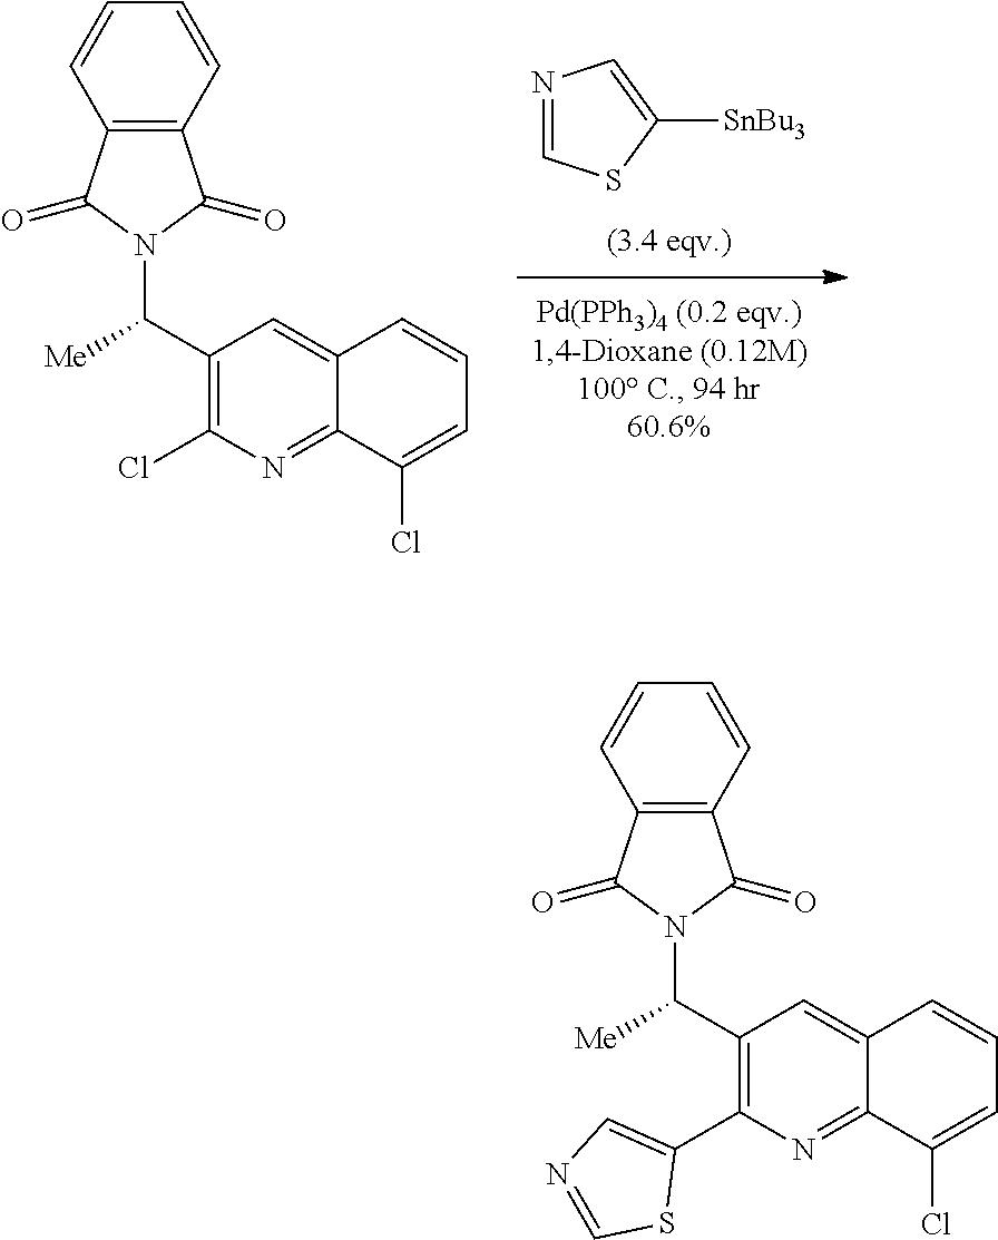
N1=CSC([SnBu3])=C1.C12=NC(Cl)=C(C(N3C(=O)C4=C(C3=O)C=CC=C4)[Me])C=C1C=CC=C2Cl.C12=NC(C3=CN=CS3)=C(C(N3C(=O)C4=C(C3=O)C=CC=C4)[Me])C=C1C=CC=C2Cl
